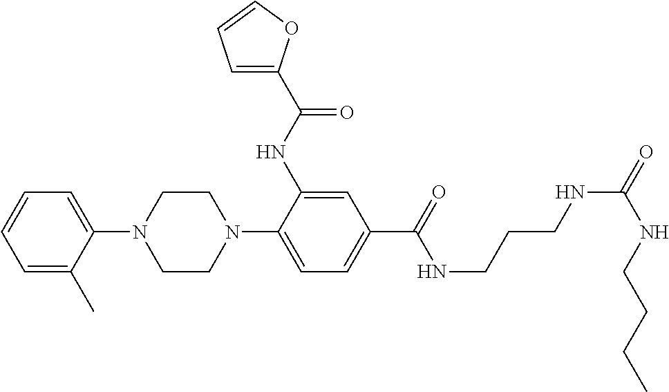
C1(N2CCN(C3=CC=C(C(=O)NCCCNC(=O)NCCCC)C=C3NC(=O)C3=CC=CO3)CC2)=CC=CC=C1C
